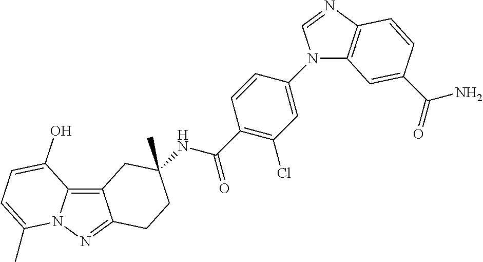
C12=C3N(N=C1CCC(C)(NC(C1=C(Cl)C=C(N4C5=C(N=C4)C=CC(C(=O)N)=C5)C=C1)=O)C2)C(C)=CC=C3O
